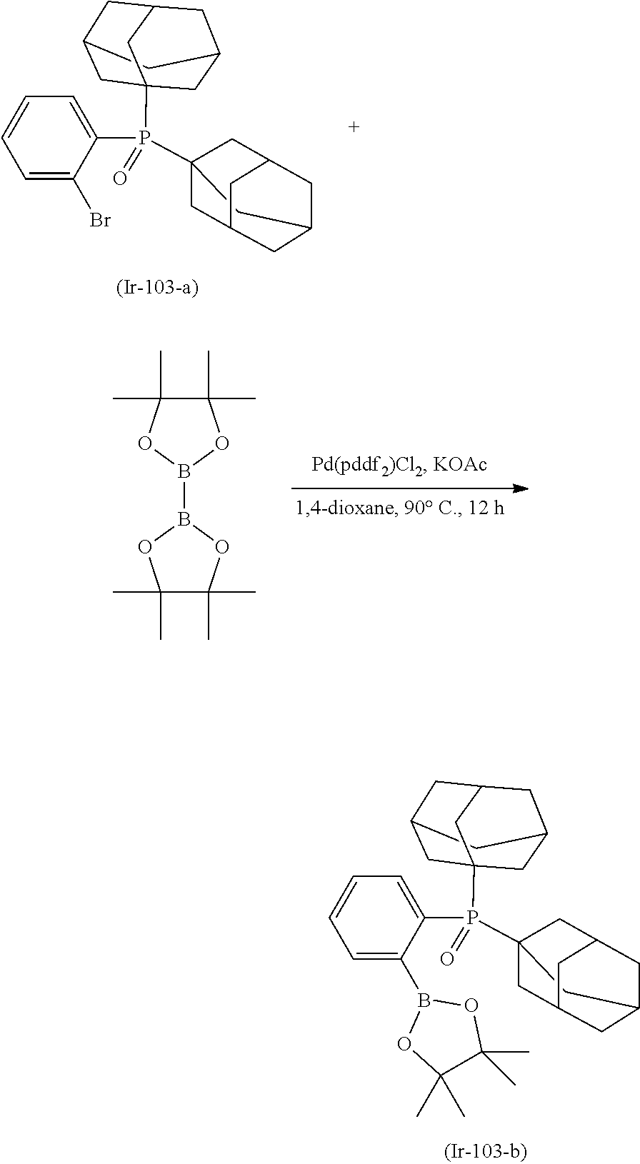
P(C12CC3CC(CC(C1)C3)C2)(=O)(C1=CC=CC=C1B1OC(C)(C)C(C)(C)O1)C12CC3CC(CC(C1)C3)C2.P(C12CC3CC(CC(C1)C3)C2)(=O)(C1=CC=CC=C1Br)C12CC3CC(CC(C1)C3)C2.C1(C)(C)C(C)(C)OB(B2OC(C)(C)C(C)(C)O2)O1
